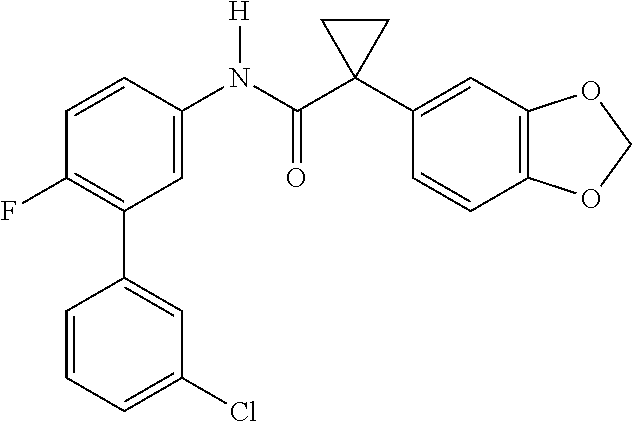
C1=C(N(C(C2(C3=CC4=C(C=C3)OCO4)CC2)=O)[H])C=CC(F)=C1C1=CC(Cl)=CC=C1
